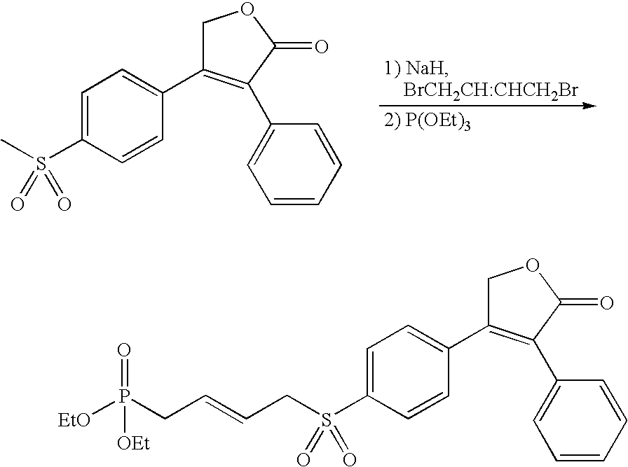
C1=C(S(C)(=O)=O)C=CC(C2=C(C3=CC=CC=C3)C(=O)OC2)=C1.C1=C(S(CC=CCP([EtO])(=O)[OEt])(=O)=O)C=CC(C2=C(C3=CC=CC=C3)C(=O)OC2)=C1
